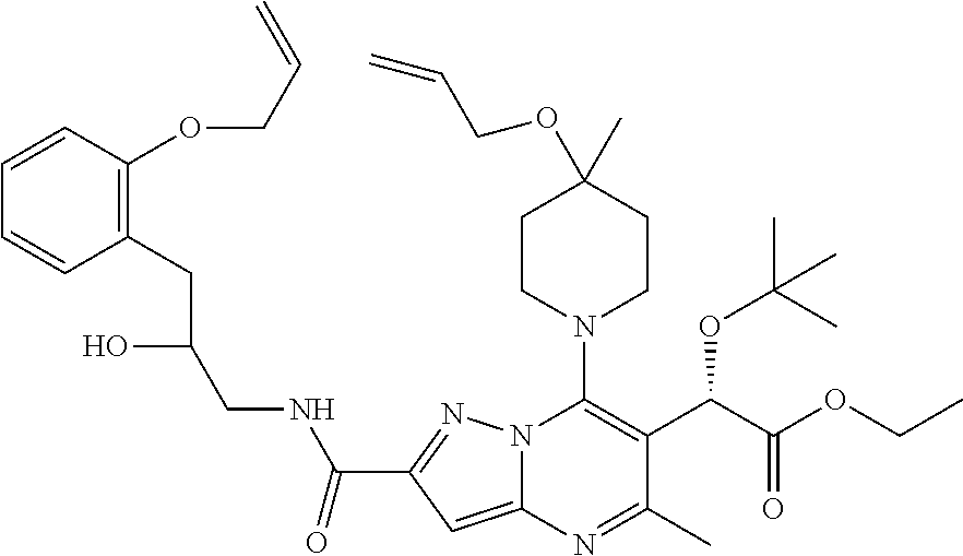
C1CN(C2=C(C(C(=O)OCC)OC(C)(C)C)C(C)=NC3=CC(C(=O)NCC(O)CC4=C(OCC=C)C=CC=C4)=NN23)CCC1(C)OCC=C
